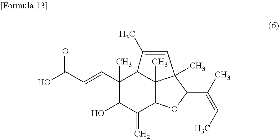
C1(C=CC(O)=O)(C)C(O)C(=C)C2C3(C)C1C(C)=CC3(C)C(C(=CC)C)O2
